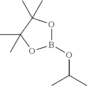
O(C(C)C)B1OC(C)(C)C(C)(C)O1
